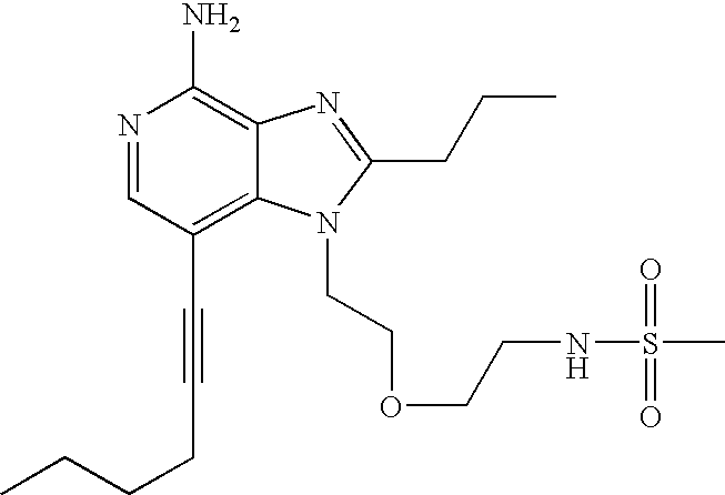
N1=CC(C#CCCCC)=C2C(=C1N)N=C(CCC)N2CCOCCNS(=O)(=O)C
